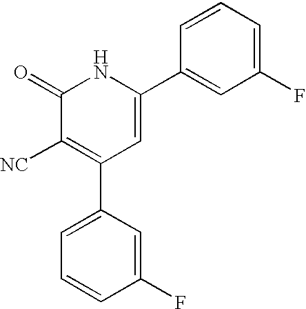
C1(F)=CC(C2=C([NC])C(=O)NC(C3=CC(F)=CC=C3)=C2)=CC=C1
